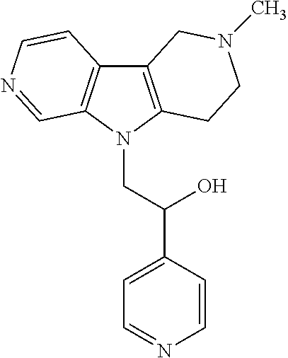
C12=C(N(CC(C3=CC=NC=C3)O)C3=C1C=CN=C3)CCN(C)C2
